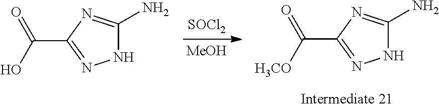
N1C(N)=NC(C(=O)O)=N1.[SOCl2].[MeOH].N1C(N)=NC(C(=O)[H3CO])=N1
